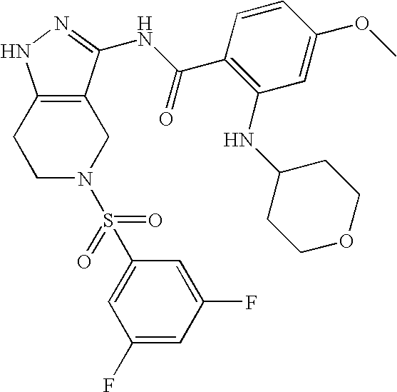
C1C2=C(CCN1S(C1=CC(F)=CC(F)=C1)(=O)=O)NN=C2NC(C1=C(NC2CCOCC2)C=C(OC)C=C1)=O
